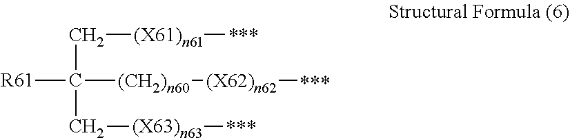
C([(X61)n61]C)C(C[(X63)n63]C)([R61])[(CH2)n60][(X62)n62]C
